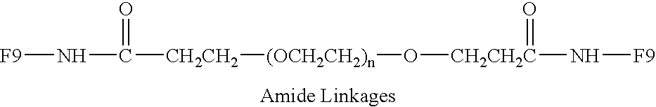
[F9]NC(=O)[CH2CH2][(OCH2CH2)n]O[CH2CH2C](N[F9])=O
